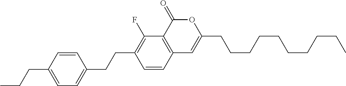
C12=C(C(=O)OC(CCCCCCCCCC)=C1)C(F)=C(CCC1=CC=C(CCC)C=C1)C=C2
